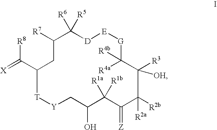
[X]=C(C1CC([R7])C([R5])([R6])[D][E][G]C([R4a])([R4b])C([R3])([OH])C([R2b])([R2a])C(=[Z])C([R1a])([R1b])C(O)C[Y][T]1)[R8]
